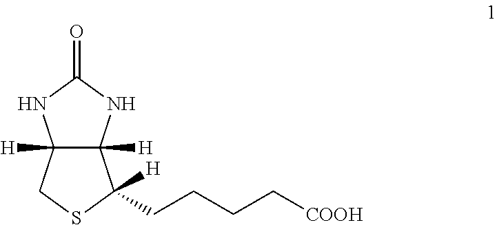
C12([H])C([H])(NC(=O)N1)C(CCCC[COOH])([H])SC2
